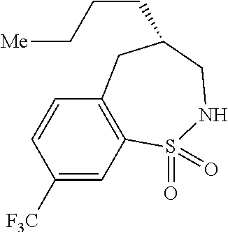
C1([F3C])=CC2=C(C=C1)CC(CCC[Me])CNS2(=O)=O
